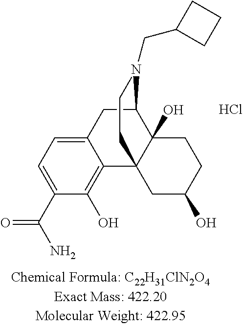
Cl.C1=C2C(=C(O)C(C(N)=O)=C1)C13C(O)(C(C2)N(CC2CCC2)CC1)CCC(O)C3
